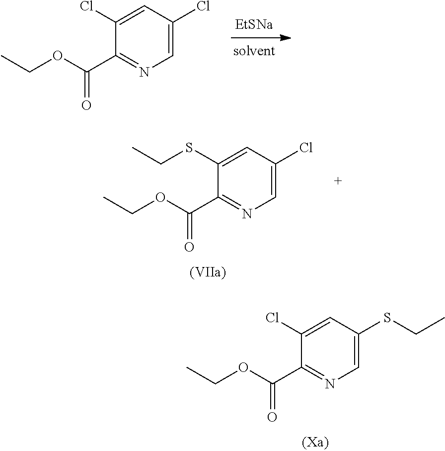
C1=C(Cl)C=C(Cl)C(C(OCC)=O)=N1.[EtSNa].C1=C(Cl)C=C(SCC)C(C(OCC)=O)=N1.C1=C(SCC)C=C(Cl)C(C(OCC)=O)=N1
